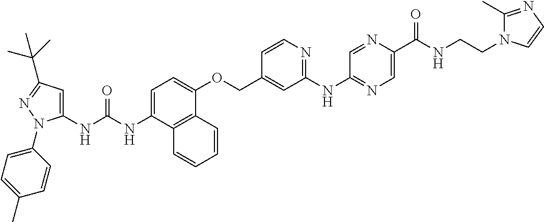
N(C1=CC=C(OCC2=CC(NC3=NC=C(C(NCCN4C(C)=NC=C4)=O)N=C3)=NC=C2)C2=C1C=CC=C2)C(=O)NC1=CC(C(C)(C)C)=NN1C1=CC=C(C)C=C1
